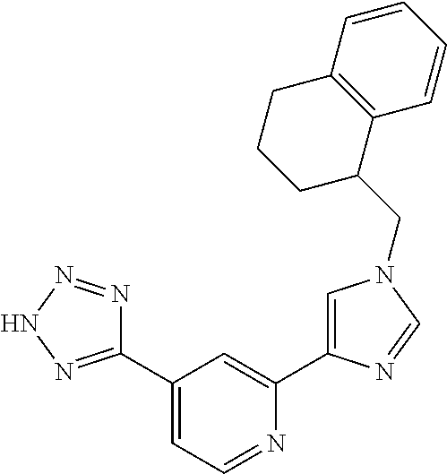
C1(C2=NNN=N2)=CC=NC(C2=CN(CC3C4=C(C=CC=C4)CCC3)C=N2)=C1
